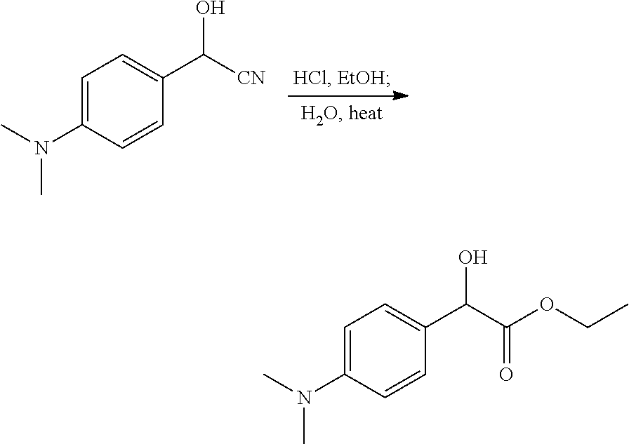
C1=C(N(C)C)C=CC(C([CN])O)=C1.C1=C(N(C)C)C=CC(C(C(OCC)=O)O)=C1
